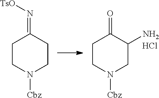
C1CN([Cbz])CC(N)C1=O.C1CN([Cbz])CCC1=N[TsO].Cl
